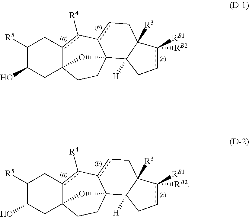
C1([R5])C(O)CC23c(c([R4])-c4cCC5([R3])C([H])(C4(CC2)O3)Ccc5([RB1])[RB2])C1.C1([R5])C(O)CC23c(c([R4])-c4cCC5([R3])C([H])(C4(CC2)O3)Ccc5([RB1])[RB2])C1
